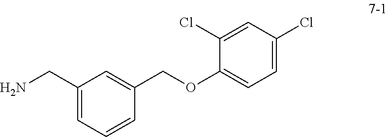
C1(CN)=CC=CC(COC2=CC=C(Cl)C=C2Cl)=C1
